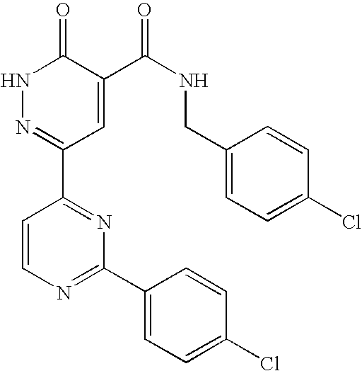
N1N=C(C2=NC(C3=CC=C(Cl)C=C3)=NC=C2)C=C(C(NCC2=CC=C(Cl)C=C2)=O)C1=O
